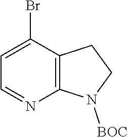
C12=C(C(Br)=CC=N1)CCN2[BOC]
